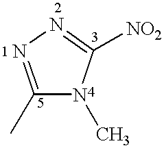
C1(C)=NN=C([NO2])N1C
